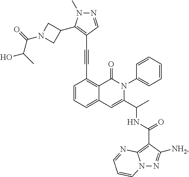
C1=CC=C2C(=C1C#CC1=C(C3CN(C(=O)C(C)O)C3)N(C)N=C1)C(=O)N(C1=CC=CC=C1)C(C(C)NC(=O)C1=C3N(N=C1[NH2])C=CC=N3)=C2
